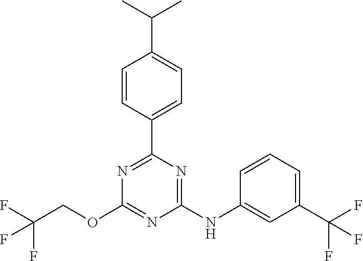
C1(C2=CC=C(C(C)C)C=C2)=NC(OCC(F)(F)F)=NC(NC2=CC(C(F)(F)F)=CC=C2)=N1
